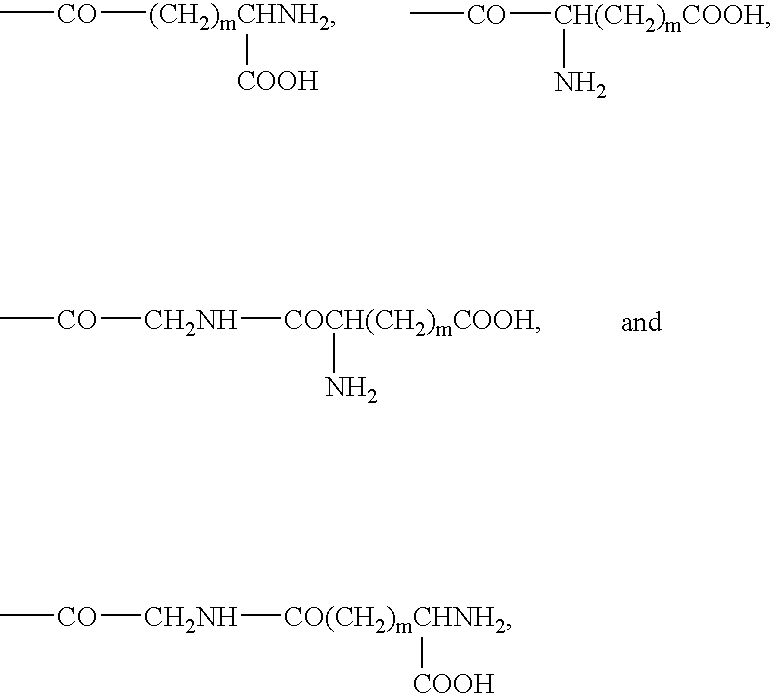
C[CO][(CH2)mCHNH2][COOH].C[CO][CH(CH2)mCOOH]N.C[CO][CH2NH][COCH(CH2)mCOOH]N.C[CO][CH2NH][CO(CH2)mCHNH2][COOH]
